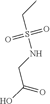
S(=O)(=O)(CC)NCC(O)=O
